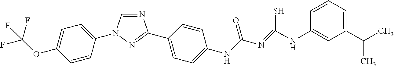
N1=CN(C2=CC=C(OC(F)(F)F)C=C2)N=C1C1=CC=C([N H]C(N=C(S)[N H]C2=CC(C(C)C)=CC=C2)=O)C=C1
